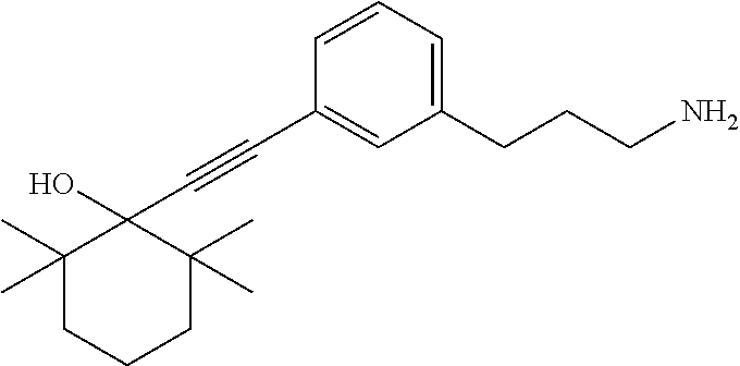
C1(C#CC2=CC(CCCN)=CC=C2)(O)C(C)(C)CCCC1(C)C
